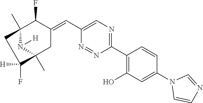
C1(C2=C(O)C=C(N3C=CN=C3)C=C2)=NC=C(C=C2C(F)C3(C)N([H])C(C)(C2)C([H])(F)C3)N=N1
